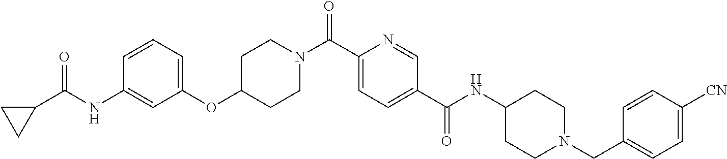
C1=CC=C(OC2CCN(C(C3=CC=C(C(NC4CCN(CC5=CC=C([CN])C=C5)CC4)=O)C=N3)=O)CC2)C=C1NC(C1CC1)=O
